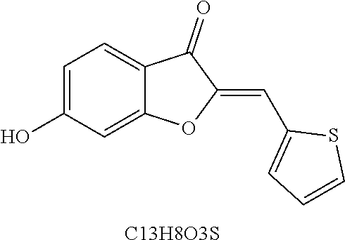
C1=C(O)C=C2C(=C1)C(=O)C(=CC1=CC=CS1)O2.[C13H8O3S]
